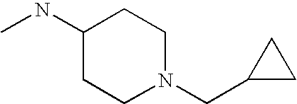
C1(NC)CCN(CC2CC2)CC1
